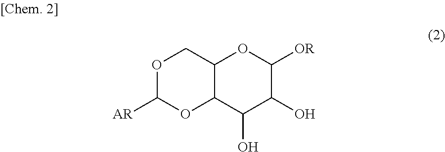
O1C([AR])OC2C(C1)OC([OR])C(O)C2O
